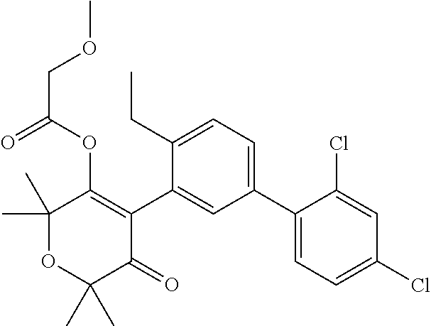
C1(C)(C)OC(C)(C)C(=O)C(C2=CC(C3=CC=C(Cl)C=C3Cl)=CC=C2CC)=C1OC(COC)=O
